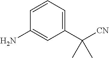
C1=CC=C(C([CN])(C)C)C=C1N
